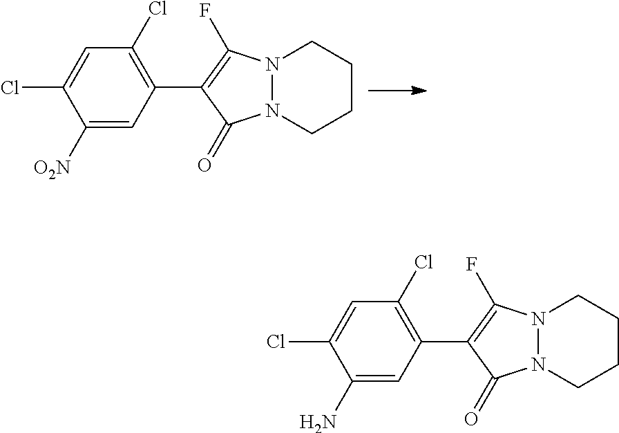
C1([O2N])=CC(C2=C(F)N3N(C2=O)CCCC3)=C(Cl)C=C1Cl.C1(N)=CC(C2=C(F)N3N(C2=O)CCCC3)=C(Cl)C=C1Cl
